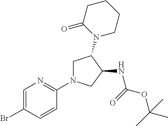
C1C(N2CCCCC2=O)C(NC(OC(C)(C)C)=O)CN1C1=NC=C(Br)C=C1
